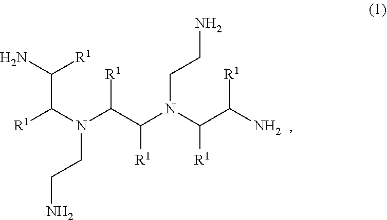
NC([R1])C(N(C(C(N(C(C(N)[R1])[R1])CCN)[R1])[R1])CCN)[R1]
